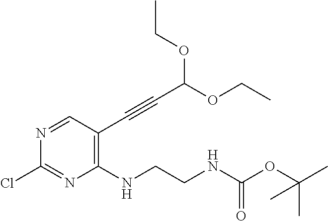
C1=NC(Cl)=NC(NCCNC(=O)OC(C)(C)C)=C1C#CC(OCC)OCC
